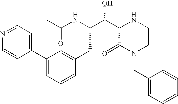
C(NC(CC1=CC(C2=CC=NC=C2)=CC=C1)C(C1C(=O)N(CC2=CC=CC=C2)CCN1)O)(=O)C
